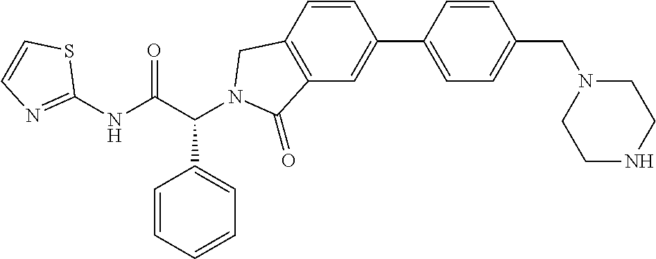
C1(NC(C(C2=CC=CC=C2)N2CC3=C(C=C(C4=CC=C(CN5CCNCC5)C=C4)C=C3)C2=O)=O)=NC=CS1
